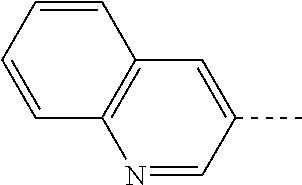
N1=CC(C)=CC2=C1C=CC=C2
